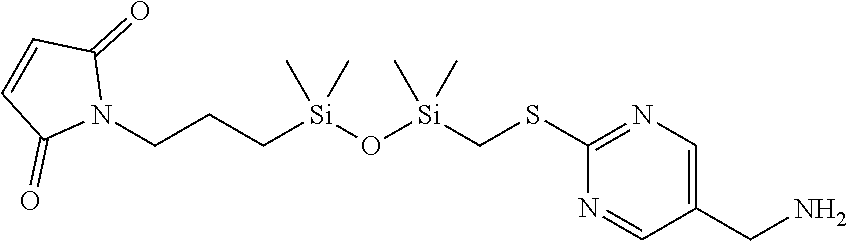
C(CC[Si](O[Si](CSC1=NC=C(CN)C=N1)(C)C)(C)C)N1C(=O)C=CC1=O
